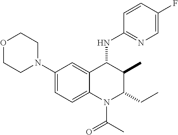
C1(N2CCOCC2)=CC=C2C(=C1)C(NC1=NC=C(F)C=C1)C(C)C(CC)N2C(C)=O
